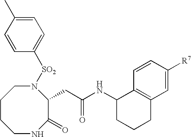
C1CCNC(=O)C(CC(NC2CCCC3=C2C=CC([R7])=C3)=O)N([SO2]C2=CC=C(C)C=C2)C1
